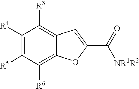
C1([R4])=C([R5])C([R6])=C2C(=C1[R3])C=C(C([NR1R2])=O)O2
